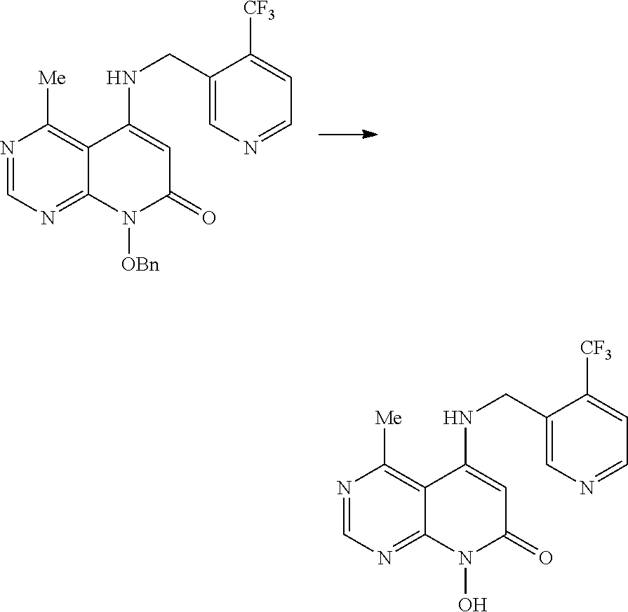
N1=CN=C2C(=C1[Me])C(NCC1=CN=CC=C1[CF3])=CC(=O)N2[OBn].N1=CN=C2C(=C1[Me])C(NCC1=CN=CC=C1[CF3])=CC(=O)N2O
